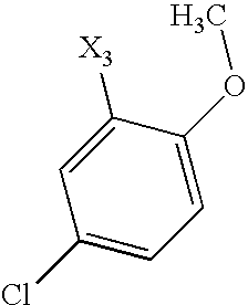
C1(Cl)=CC=C(OC)C([X3])=C1
